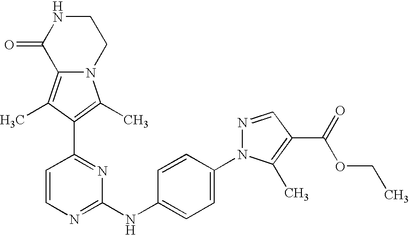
N12C(=C(C)C(C3=NC(NC4=CC=C(N5N=CC(C(=O)OCC)=C5C)C=C4)=NC=C3)=C1C)C(=O)NCC2
